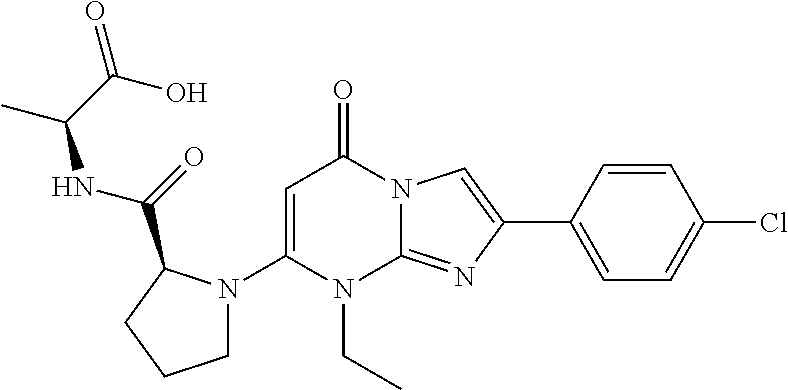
C1(N2CCCC2C(=O)NC(C)C(O)=O)=CC(=O)N2C(=NC(C3=CC=C(Cl)C=C3)=C2)N1CC
